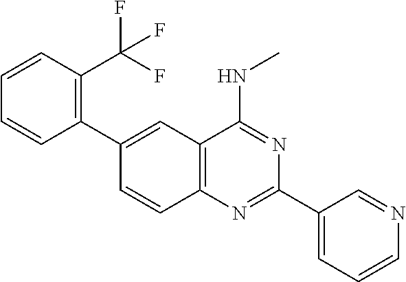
C1(C2=C(C(F)(F)F)C=CC=C2)=CC2=C(C=C1)N=C(C1=CC=CN=C1)N=C2NC
